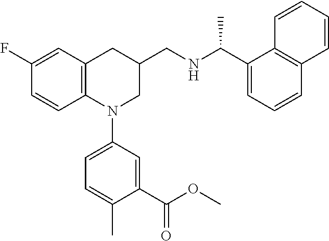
C1(F)=CC2=C(C=C1)N(C1=CC=C(C)C(C(OC)=O)=C1)CC(CNC(C1=CC=CC3=C1C=CC=C3)C)C2
